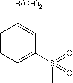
C1=CC=C(S(C)(=O)=O)C=C1[B(OH)2]
